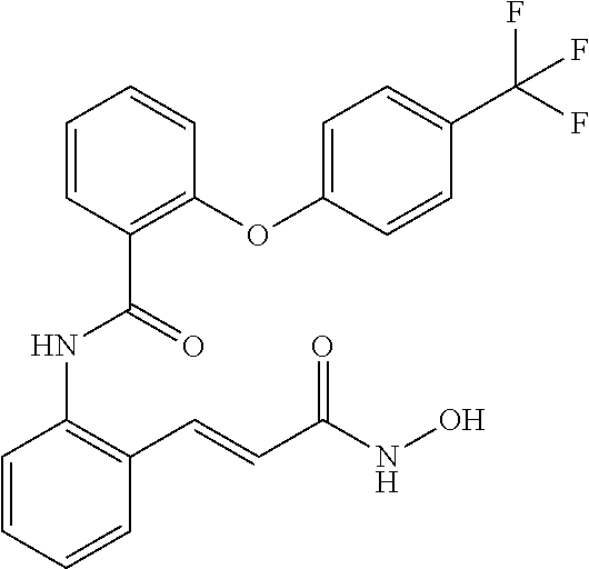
C1=CC=CC(C=CC(NO)=O)=C1NC(=O)C1=C(OC2=CC=C(C(F)(F)F)C=C2)C=CC=C1
